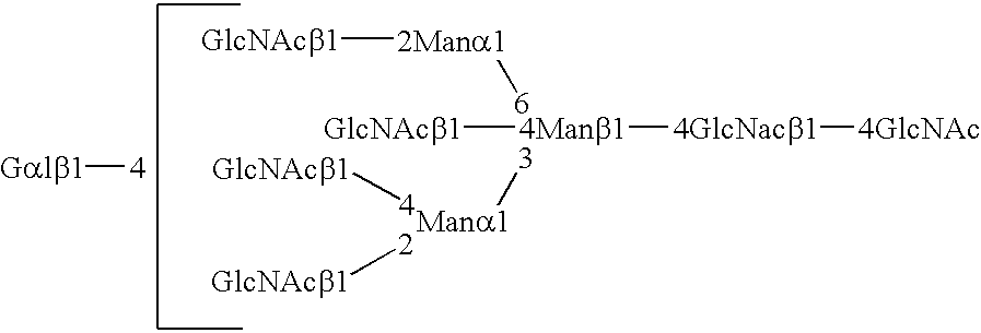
[2Mana1]([6])[GlcNAcb1].[3][Mana1].[4Manb1]([4GlcNacb1][4GlcNAc])[GlcNAcb1].[GlcNAcb1][4].[GlcNAcb1][2].[Galb1][4]
